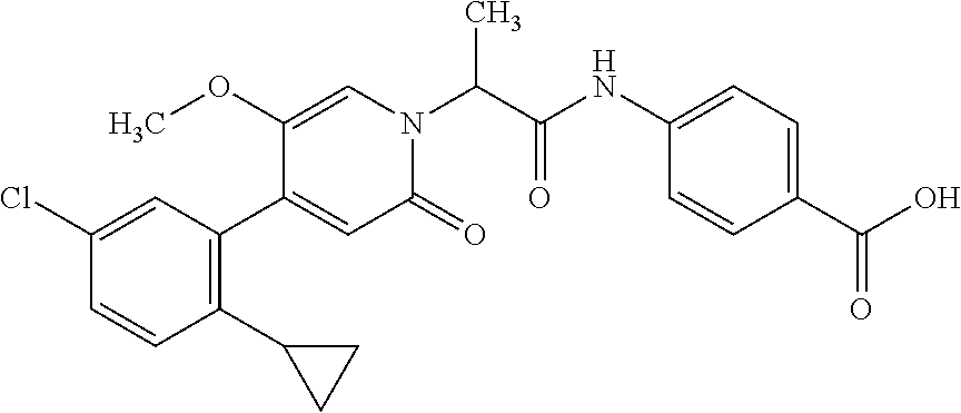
C1(C2CC2)=C(C2=CC(=O)N(C(C(NC3=CC=C(C(O)=O)C=C3)=O)C)C=C2OC)C=C(Cl)C=C1
